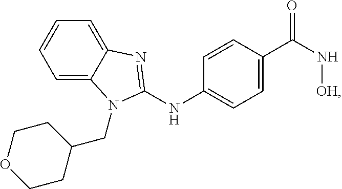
C1=C2C(=CC=C1)N=C(NC1=CC=C(C(N[OH])=O)C=C1)N2CC1CCOCC1
